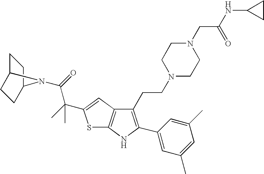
C1(CCN2CCN(CC(=O)NC3CC3)CC2)=C(C2=CC(C)=CC(C)=C2)NC2=C1C=C(C(C)(C(=O)N1C3CCC1CC3)C)S2
